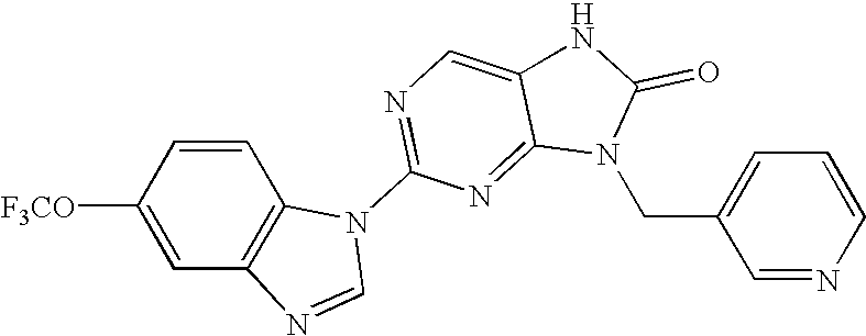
C1=CC([F3CO])=CC2=C1N(C1=NC=C3C(=N1)N(CC1=CC=CN=C1)C(=O)N3)C=N2
